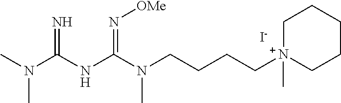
C(NC(N(CCCC[N+]1(C)CCCCC1)C)=N[OMe])(=N)N(C)C.[I-]
